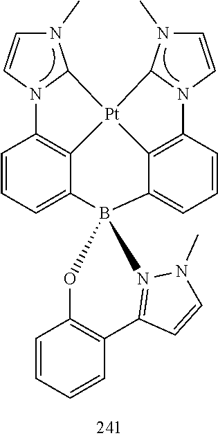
C1=CC=CC2=C1OB1(N3=C2C=CN3C)C2=CC=CC3=C2[Pt]2(C4N3C=CN4C)C3=C(C=CC=C13)N1C2N(C)C=C1
